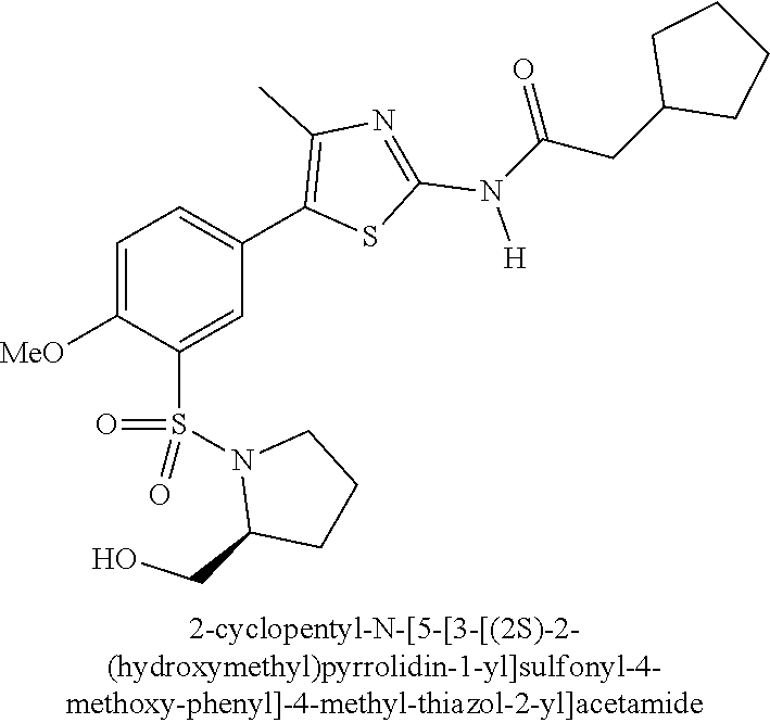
C1=C([MeO])C(S(N2C(CO)CCC2)(=O)=O)=CC(C2=C(C)N=C(N([H])C(CC3CCCC3)=O)S2)=C1
